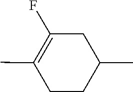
C1C(C)=C(F)CC(C)C1
